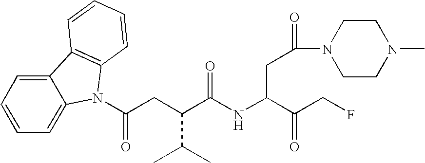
C12=CC=CC=C1N(C(=O)CC(C(C)C)C(NC(CC(=O)N1CCN(C)CC1)C(CF)=O)=O)C1=C2C=CC=C1
